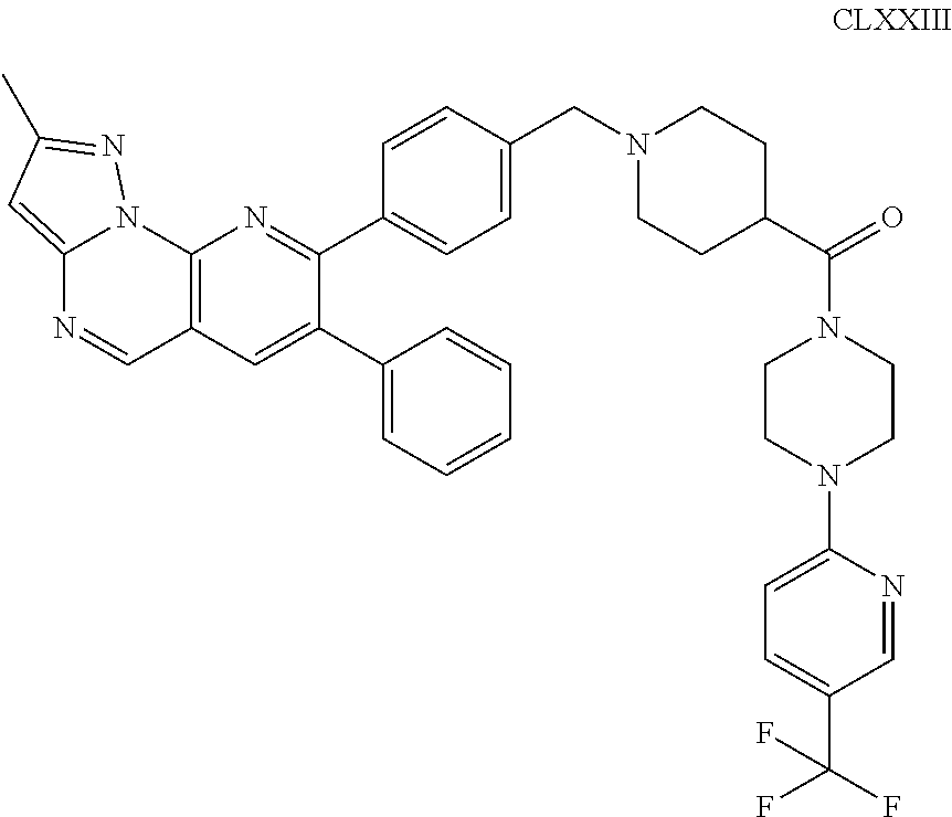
C12=CC(C)=NN1C1=C(C=N2)C=C(C2=CC=CC=C2)C(C2=CC=C(CN3CCC(C(=O)N4CCN(C5=CC=C(C(F)(F)F)C=N5)CC4)CC3)C=C2)=N1
